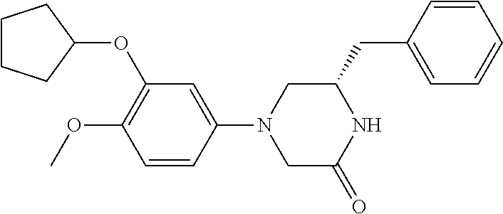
C1CCC(OC2=C(OC)C=CC(N3CC(=O)NC(CC4=CC=CC=C4)C3)=C2)C1
